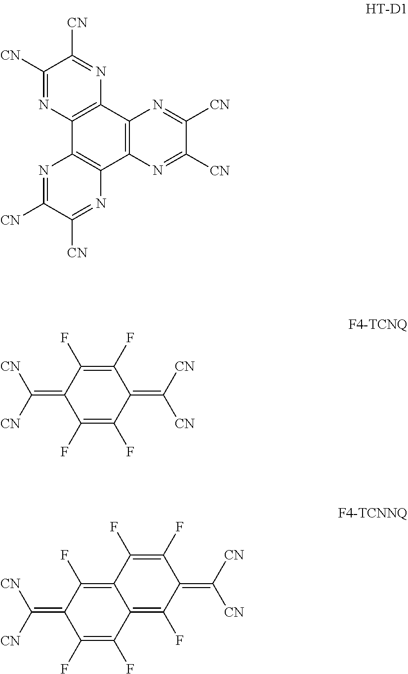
C1([CN])=NC2=C(N=C1[CN])C1=C(C3=C2N=C([CN])C([CN])=N3)N=C([CN])C([CN])=N1.C1(=C([CN])[CN])C(F)=C(F)C(=C([CN])[CN])C(F)=C1F.C1(=C([CN])[CN])C(F)=C(F)C2=C(F)C(=C([CN])[CN])C(F)=C(F)C2=C1F
